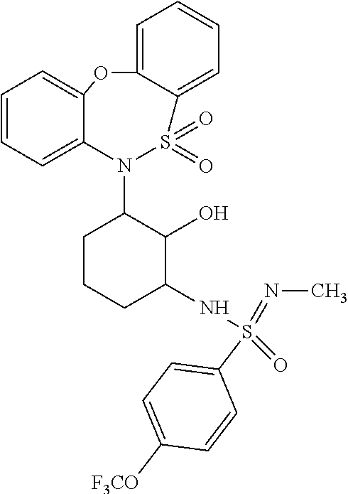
C1=CC=C2C(=C1)OC1=CC=CC=C1S(=O)(=O)N2C1CCCC(NS(=NC)(=O)C2=CC=C([F3CO])C=C2)C1O
